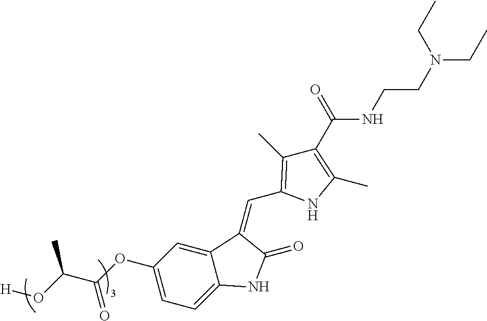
C(NCCN(CC)CC)(=O)C1=C(C)NC(C=C2C3=CC(OC(C(O[H])C)=O)=CC=C3NC2=O)=C1C
